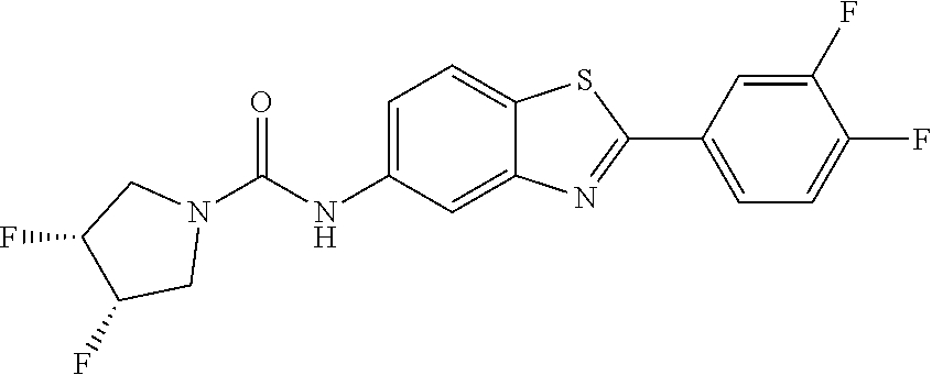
C1=C(NC(N2CC(F)C(F)C2)=O)C=C2C(=C1)SC(C1=CC=C(F)C(F)=C1)=N2
